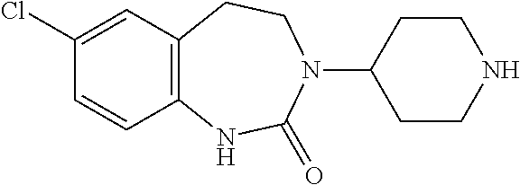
C12=C(C=C(Cl)C=C1)CCN(C1CCNCC1)C(=O)N2
